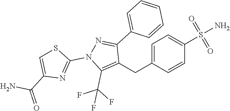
C(C1=CC=C(S(N)(=O)=O)C=C1)C1=C(C(F)(F)F)N(C2=NC(C(=O)N)=CS2)N=C1C1=CC=CC=C1
